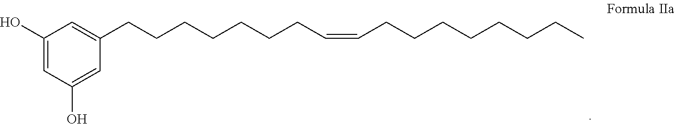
C1(O)=CC(O)=CC(CCCCCCCC=CCCCCCCCC)=C1
